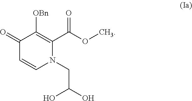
C1(=O)C=CN(CC(O)O)C(C(OC)=O)=C1[OBn]
